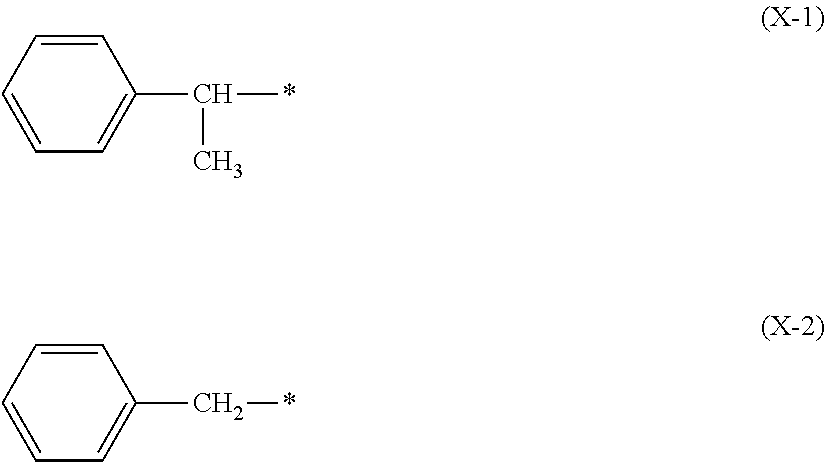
C1=CC=CC=C1C(*)C.C1=CC=CC=C1C*
